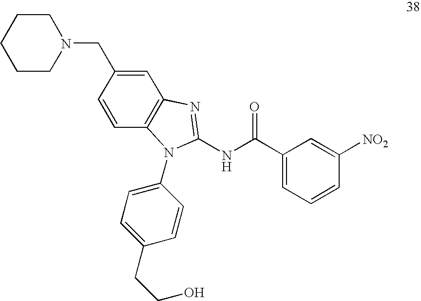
C1=CC(CN2CCCCC2)=CC2=C1N(C1=CC=C(CCO)C=C1)C(NC(C1=CC=CC([NO2])=C1)=O)=N2
